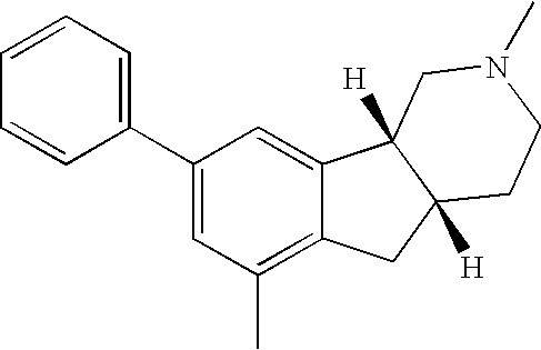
C1(C2=CC=CC=C2)=CC(C)=C2C(=C1)C1([H])C([H])(C2)CCN(C)C1
